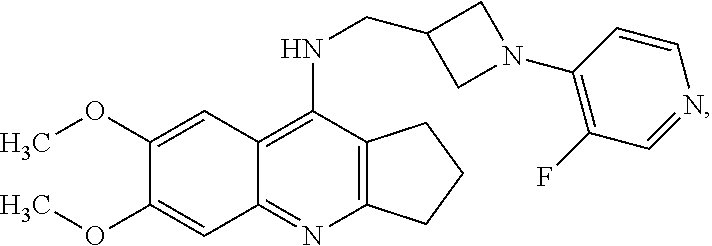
C12=C(N=C3C(=C1NCC1CN(C4=C(F)C=NC=C4)C1)C=C(OC)C(OC)=C3)CCC2
